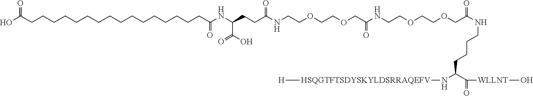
C(CCCCCCCCCCCCCC(NC(CCC(NCCOCCOCC(=O)NCCOCCOCC(NCCCCC(N[HSQGTFTSDYSKYLDSRRAQEFV][H])C([WLLNT]O)=O)=O)=O)C(O)=O)=O)CCC(O)=O
